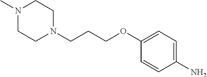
NC1=CC=C(OCCCN2CCN(C)CC2)C=C1
